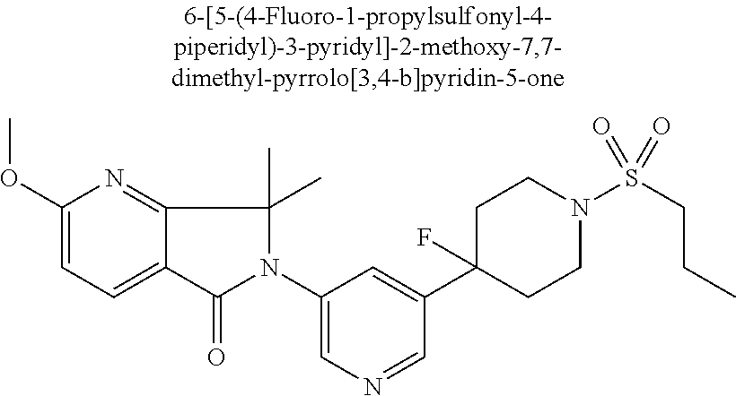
C1(OC)=CC=C2C(=N1)C(C)(C)N(C1=CN=CC(C3(F)CCN(S(CCC)(=O)=O)CC3)=C1)C2=O
